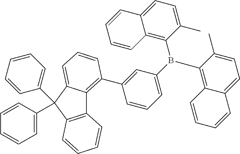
C1(C)=CC=C2C(=C1B(C1=CC=CC(C3=C4C5=C(C=CC=C5)C(C5=CC=CC=C5)(C5=CC=CC=C5)C4=CC=C3)=C1)C1=C3C(=CC=C1C)C=CC=C3)C=CC=C2
